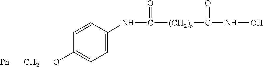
C1(NC(=O)[(CH2)6]C(NO)=O)=CC=C(OC[Ph])C=C1
